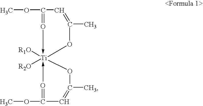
COC(C=CC)=O->[Ti]1(OC)([R1O])([R2O])-O=C(OC)C=C(C)O1
